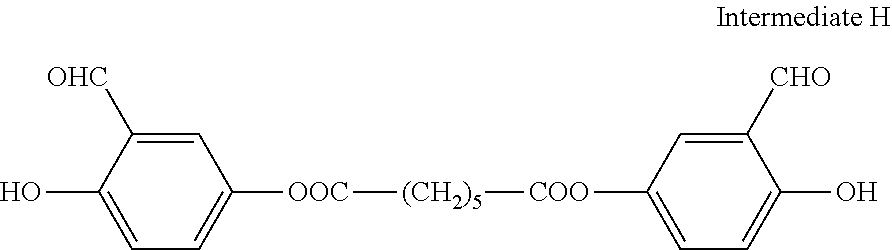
OC1=CC=C([OOC][(CH2)5][COO]C2=CC=C(O)C([CHO])=C2)C=C1[OHC]
